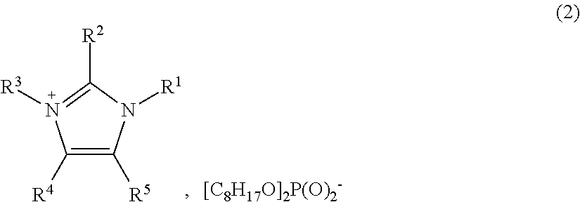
C1([R4])=C([R5])N([R1])C([R2])=N1[R3]
